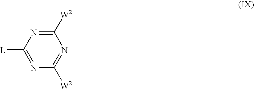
[W2]C1=NC([L])=NC([W2])=N1
